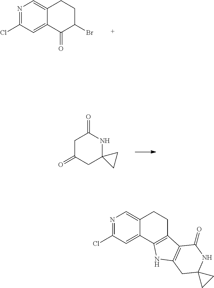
C1(Cl)=NC=C2C(=C1)C(=O)C(Br)CC2.C1C(=O)CC2(NC1=O)CC2.C1(Cl)=NC=C2C(=C1)C1=C(CC2)C2=C(N1)CC1(NC2=O)CC1
